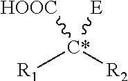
[R1][C*]([R2])([E])[HOOC]
